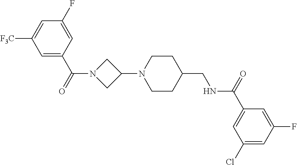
C1(N2CCC(CNC(C3=CC(Cl)=CC(F)=C3)=O)CC2)CN(C(=O)C2=CC([F3C])=CC(F)=C2)C1
